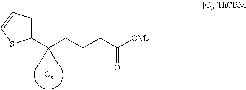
C1CC1(CCCC([OMe])=O)C1=CC=CS1
